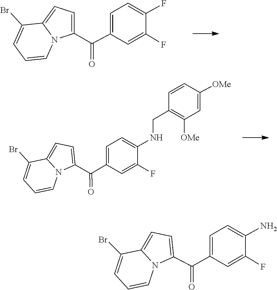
C1=C(F)C(F)=CC(C(C2=CC=C3C(Br)=CC=CN32)=O)=C1.C1(CNC2=CC=C(C(C3=CC=C4N3C=CC=C4Br)=O)C=C2F)=C([OMe])C=C([OMe])C=C1.C1=C2N(C(C(C3=CC=C(N)C(F)=C3)=O)=C1)C=CC=C2Br
